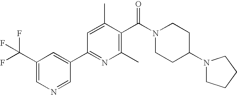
C1(C(F)(F)F)=CN=CC(C2=NC(C)=C(C(N3CCC(N4CCCC4)CC3)=O)C(C)=C2)=C1
